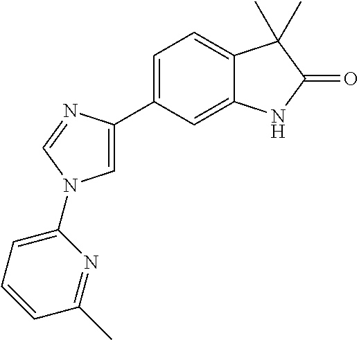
C1=C(C2=CN(C3=CC=CC(C)=N3)C=N2)C=C2C(=C1)C(C)(C)C(=O)N2
